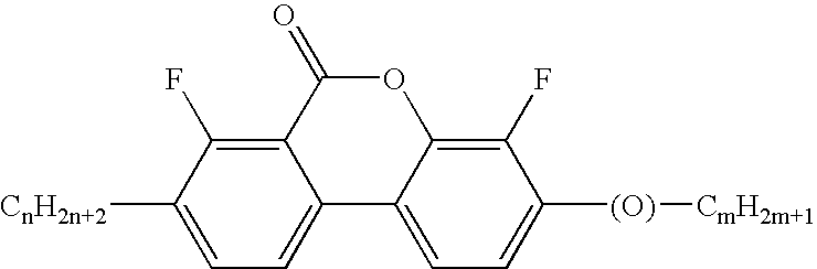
C12=C(F)C([CnH2n+2])=CC=C1C1=CC=C([(O)][CmH2m+1])C(F)=C1OC2=O
